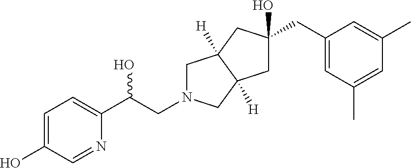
C1N(CC(C2=CC=C(O)C=N2)O)CC2([H])C1([H])CC(O)(CC1=CC(C)=CC(C)=C1)C2
